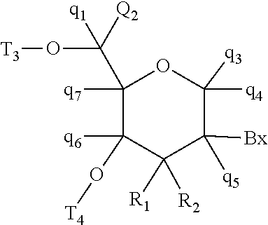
[T4]OC1([q6])C([R1])([R2])C([Bx])([q5])C([q3])([q4])OC1([q7])C(O[T3])([q1])[Q2]
